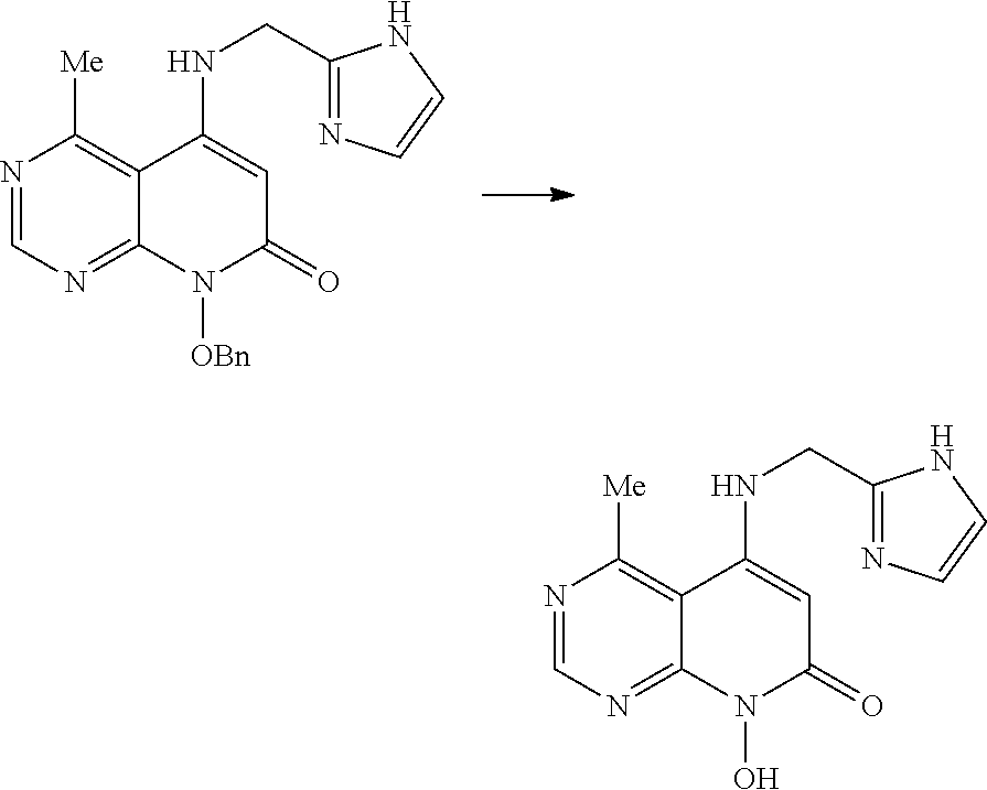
N1=CN=C2C(=C1[Me])C(NCC1=NC=CN1)=CC(=O)N2[OBn].N1=CN=C2C(=C1[Me])C(NCC1=NC=CN1)=CC(=O)N2O
